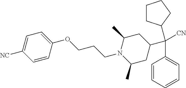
C(C1=CC=CC=C1)([CN])(C1CCCC1)C1CC(C)N(CCCOC2=CC=C([NC])C=C2)C(C)C1
